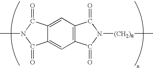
C12=C(C=C3C(=C1)C(=O)N(C)C3=O)C(=O)N([(CH2)8]C)C2=O
